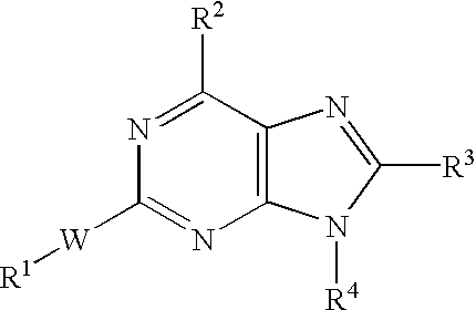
C1([W][R1])=NC2=C(C([R2])=N1)N=C([R3])N2[R4]
